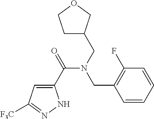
C1(C(=O)N(CC2CCOC2)CC2=C(F)C=CC=C2)=CC([F3C])=NN1
